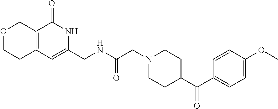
C1(C(C2CCN(CC(NCC3=CC4=C(C(=O)N3)COCC4)=O)CC2)=O)=CC=C(OC)C=C1
